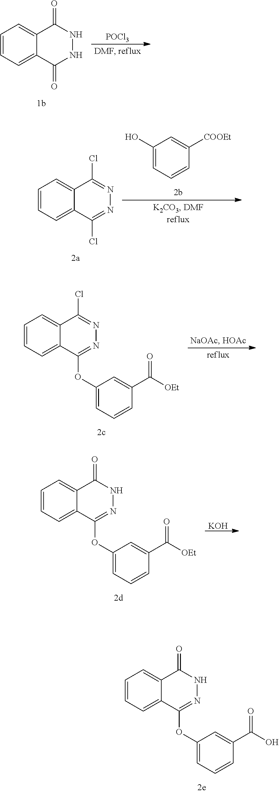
C1=CC=C2C(=C1)C(=O)NN=C2OC1=CC=CC(C(=O)O)=C1.C1=CC=C2C(=C1)C(=O)NNC2=O.[POCl3].C1=CC=C2C(=C1)C(Cl)=NN=C2Cl.C1(O)=CC=CC([COOEt])=C1.C1=CC=C2C(=C1)C(Cl)=NN=C2OC1=CC=CC(C(=O)[OEt])=C1.C1=CC=C2C(=C1)C(=O)NN=C2OC1=CC=CC(C(=O)[OEt])=C1.[KOH]
